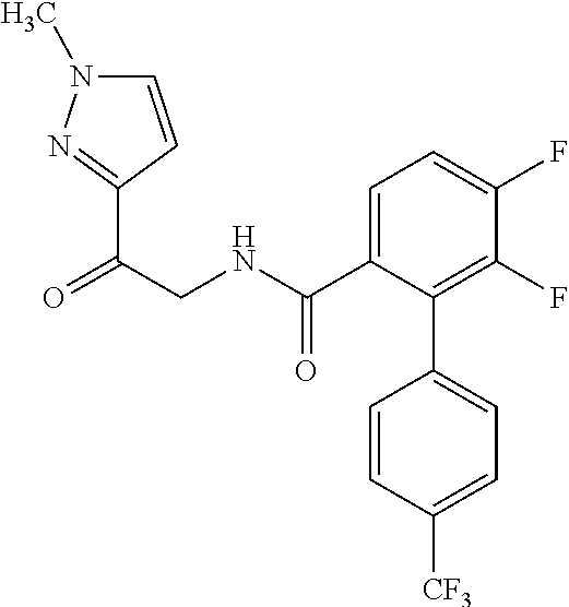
C1=C(C(NCC(=O)C2=NN(C)C=C2)=O)C(C2=CC=C([CF3])C=C2)=C(F)C(F)=C1
